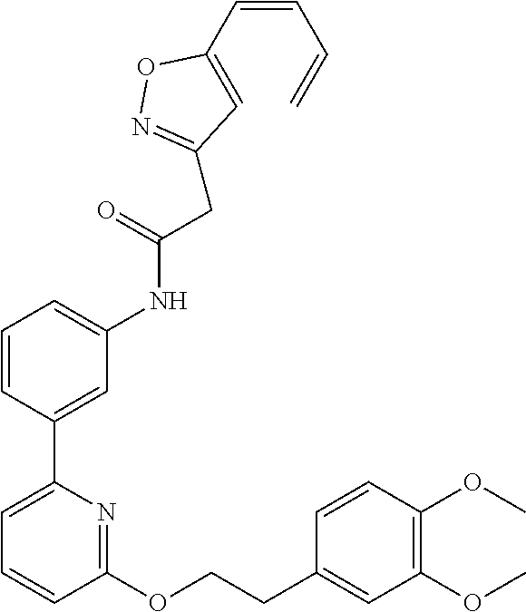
C1=CC(C2=CC=CC(OCCC3=CC(OC)=C(OC)C=C3)=N2)=CC(NC(=O)CC2=NOC(C=CC=C)=C2)=C1
